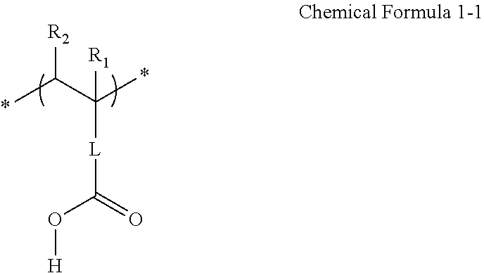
CC(C(C)([R1])[L]C(O[H])=O)[R2]
